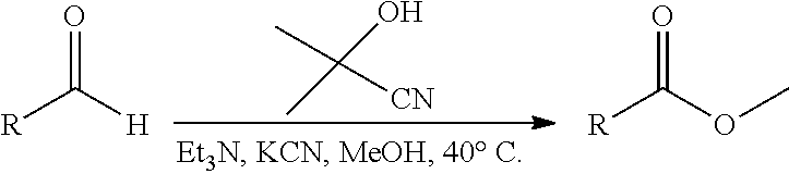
CC(O)(C)[CN].[R]C([H])=O.[R]C(OC)=O
